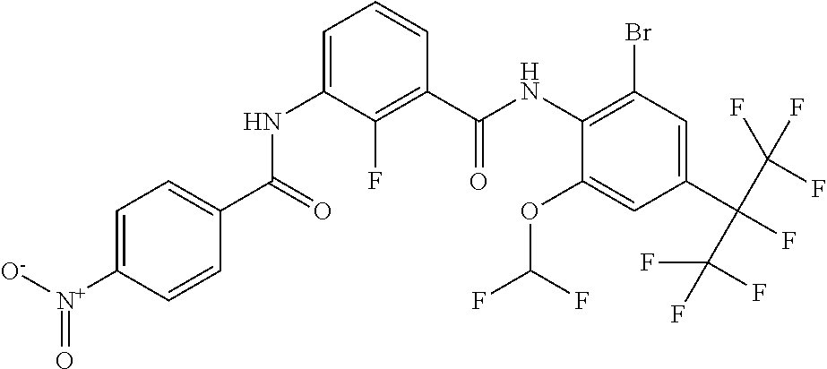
C1=C([N+]([O-])=O)C=CC(C(=O)NC2=CC=CC(C(NC3=C(Br)C=C(C(C(F)(F)F)(C(F)(F)F)F)C=C3OC(F)F)=O)=C2F)=C1
